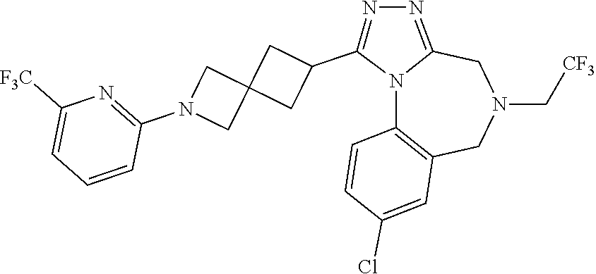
N12C3=C(CN(C[CF3])CC1=NN=C2C1CC2(C1)CN(C1=NC([F3C])=CC=C1)C2)C=C(Cl)C=C3
